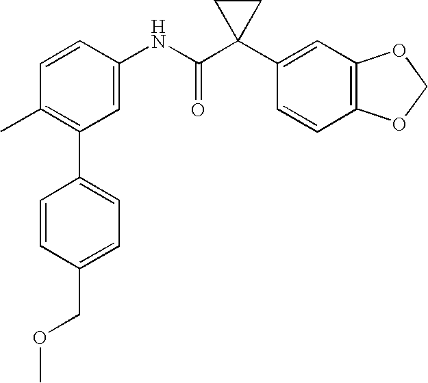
C1(NC(C2(C3=CC4=C(C=C3)OCO4)CC2)=O)=CC(C2=CC=C(COC)C=C2)=C(C)C=C1
